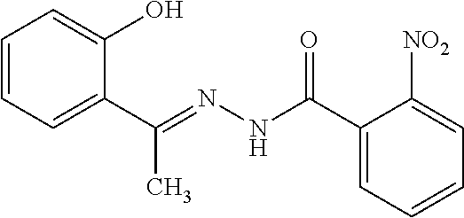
C1=CC=C(C(=NNC(C2=CC=CC=C2[NO2])=O)C)C(O)=C1
